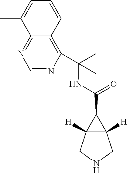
C12([H])C([H])(CNC1)C2C(=O)NC(C1=C2C(=NC=N1)C(C)=CC=C2)(C)C
